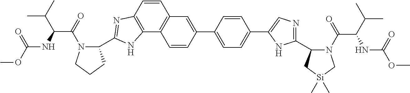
C1=CC2=C(C3=C1C=C(C1=CC=C(C4=CN=C(C5N(C(=O)C(C(C)C)NC(OC)=O)C[Si](C)(C)C5)N4)C=C1)C=C3)NC(C1N(C(=O)C(C(C)C)NC(OC)=O)CCC1)=N2
